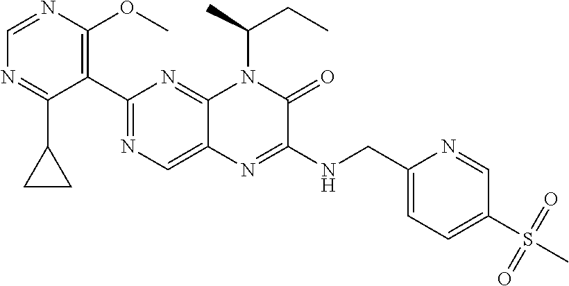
C1(C2=NC=C3C(=N2)N(C(CC)C)C(=O)C(NCC2=CC=C(S(C)(=O)=O)C=N2)=N3)=C(OC)N=CN=C1C1CC1
